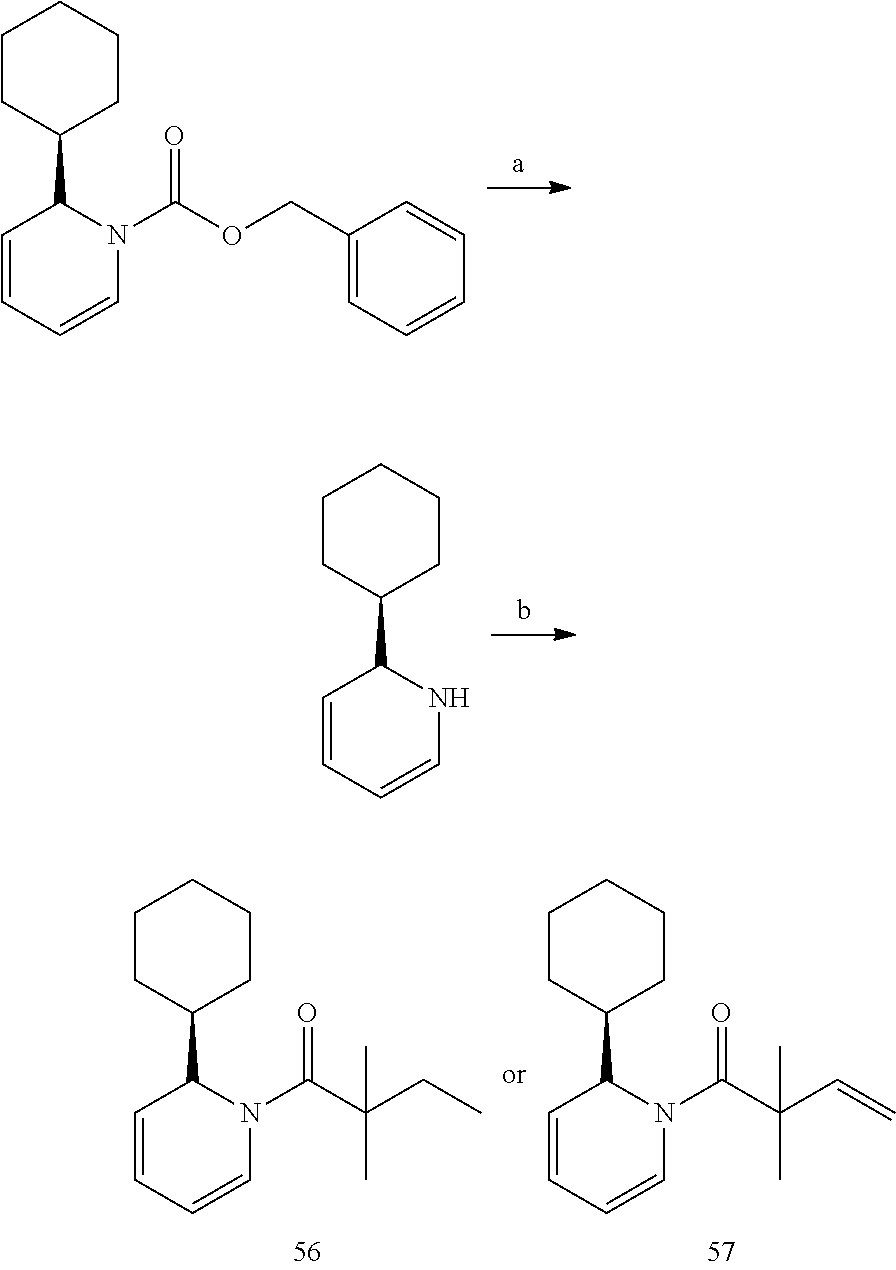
C1CC(C2C=CC=CN2C(OCC2=CC=CC=C2)=O)CCC1.C1CC(C2C=CC=CN2)CCC1.C1CC(C2C=CC=CN2C(C(C=C)(C)C)=O)CCC1.C1CC(C2C=CC=CN2C(C(CC)(C)C)=O)CCC1
